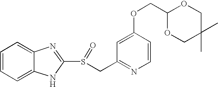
C1=CC=C2C(=C1)N=C(S(=O)CC1=NC=CC(OCC3OCC(C)(C)CO3)=C1)N2
